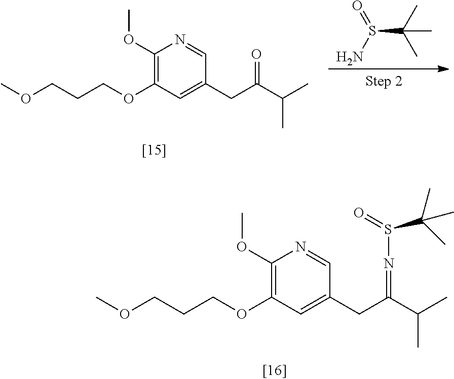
O(CCCOC1=C(OC)N=CC(CC(=O)C(C)C)=C1)C.S(C(C)(C)C)(=O)N.O(CCCOC1=C(OC)N=CC(CC(=NS(=O)C(C)(C)C)C(C)C)=C1)C
